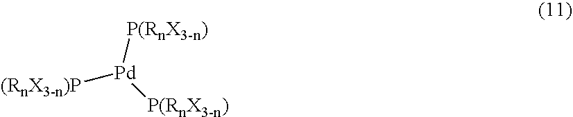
[(RnX3-n)P][Pd]([P(RnX3-n)])[P(RnX3-n)]
